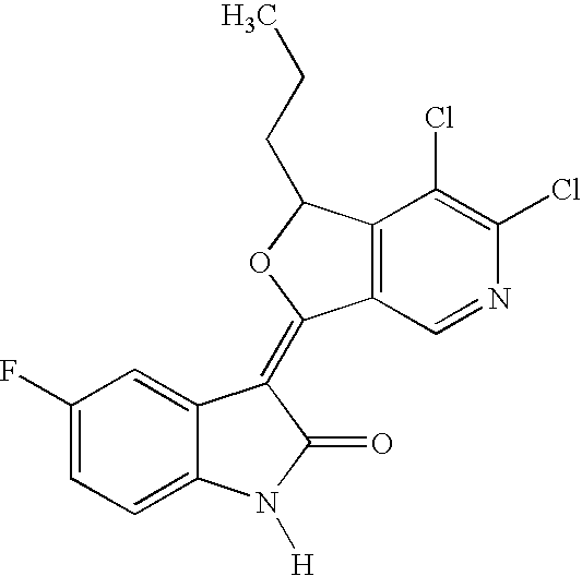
C1(F)=CC=C2C(=C1)C(=C1C3=C(C(CCC)O1)C(Cl)=C(Cl)N=C3)C(=O)N2[H]
